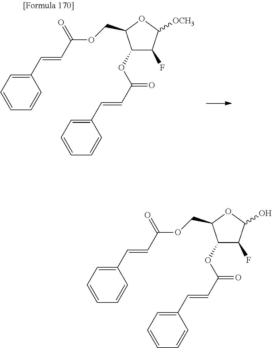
C(OC(C=CC1=CC=CC=C1)=O)C1C(OC(C=CC2=CC=CC=C2)=O)C(F)C(O)O1.C(OC(C=CC1=CC=CC=C1)=O)C1C(OC(C=CC2=CC=CC=C2)=O)C(F)C([OCH3])O1
